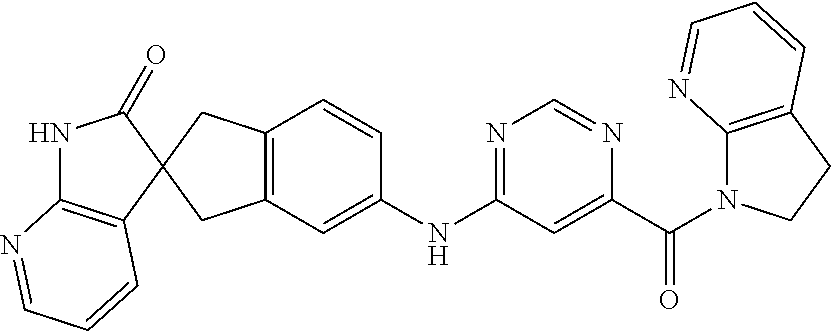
C12=C(CC3(C1)C1=C(NC3=O)N=CC=C1)C=CC(NC1=NC=NC(C(=O)N3C4=C(CC3)C=CC=N4)=C1)=C2
